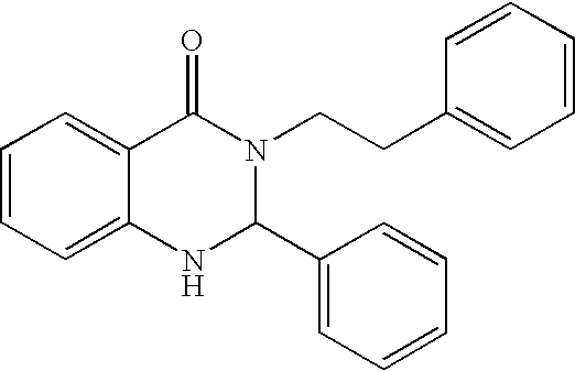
C1=CC=C2C(=C1)C(=O)N(CCC1=CC=CC=C1)C(C1=CC=CC=C1)N2
